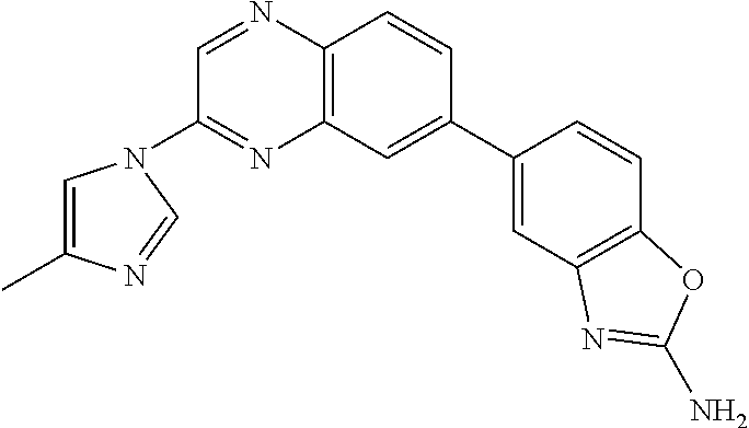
C12=C(C=C(C3=CC4=C(C=C3)OC(N)=N4)C=C1)N=C(N1C=C(C)N=C1)C=N2
